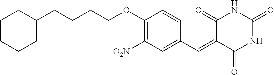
C1CCCC(CCCCOC2=C([O2N])C=C(C=C3C(=O)NC(=O)NC3=O)C=C2)C1
